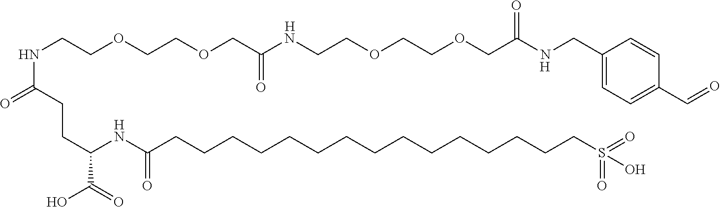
[H].[H].N(CCOCCOCC(NCCOCCOCC(NCC1=CC=C(C=O)C=C1)=O)=O)C(CCC(NC(CCCCCCCCCCCCCCCS(=O)(O)=O)=O)C(O)=O)=O.[H]
